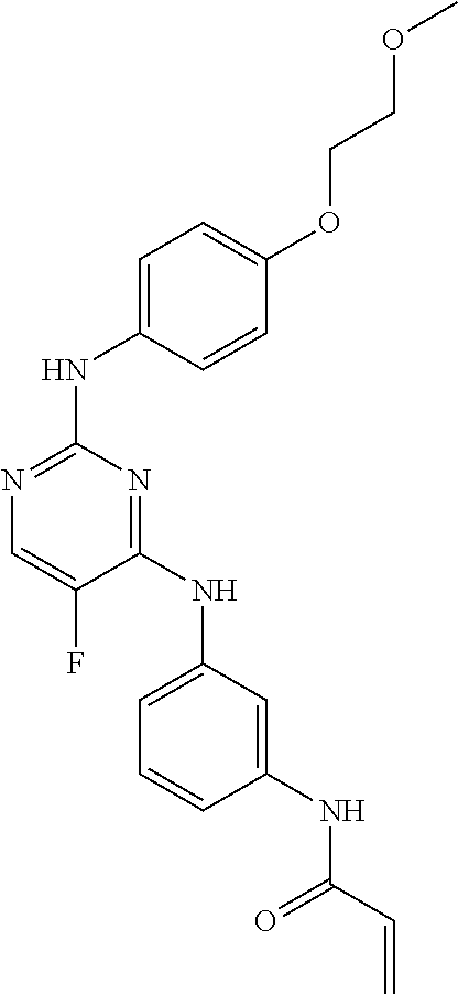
C1=C(NC2=NC(NC3=CC=C(OCCOC)C=C3)=NC=C2F)C=C(NC(C=C)=O)C=C1
